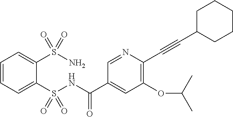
C1=CC=C(S(NC(C2=CC(OC(C)C)=C(C#CC3CCCCC3)N=C2)=O)(=O)=O)C(S(N)(=O)=O)=C1
